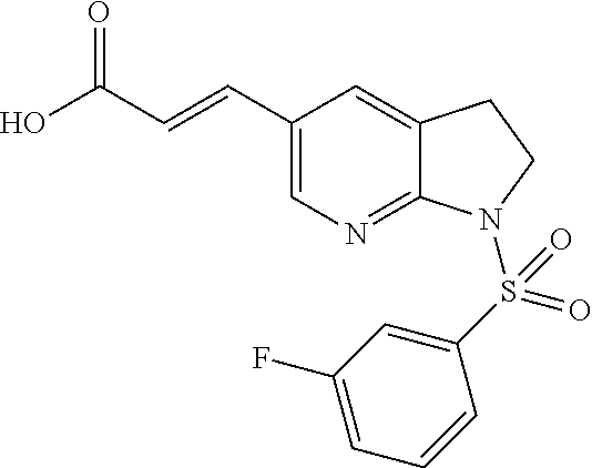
C1(C=CC(=O)O)=CN=C2C(=C1)CCN2S(C1=CC(F)=CC=C1)(=O)=O
